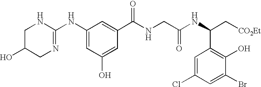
C1C(O)CN=C(NC2=CC(O)=CC(C(NCC(NC(C[CO2Et])C3=C(O)C(Br)=CC(Cl)=C3)=O)=O)=C2)N1
